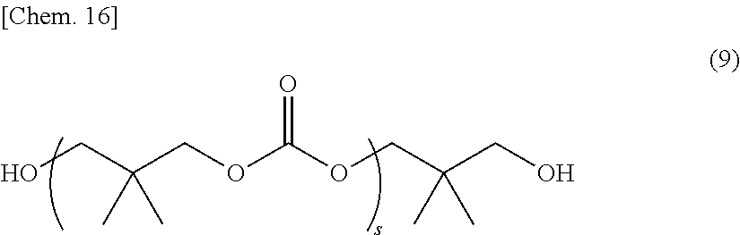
OCC(COC(OCC(CO)(C)C)=O)(C)C
